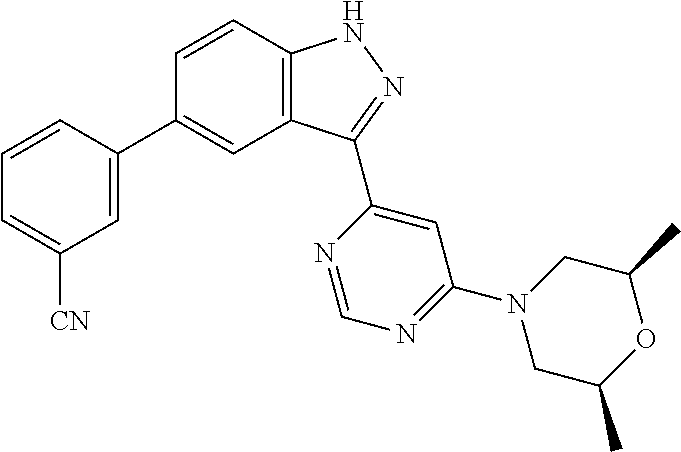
C1=CC2=C(C=C1C1=CC([CN])=CC=C1)C(C1=CC(N3CC(C)OC(C)C3)=NC=N1)=NN2
